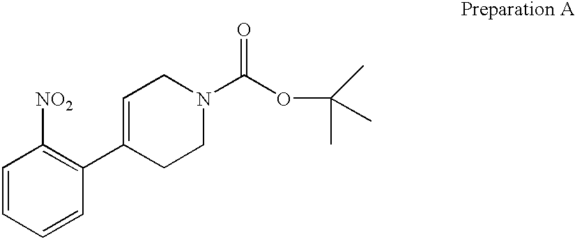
C1=CC=CC(C2=CCN(C(OC(C)(C)C)=O)CC2)=C1[NO2]
